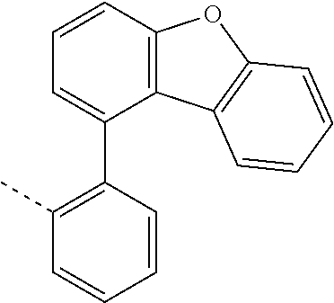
C12=C(C3=C(O1)C=CC=C3)C(C1=C(C)C=CC=C1)=CC=C2
